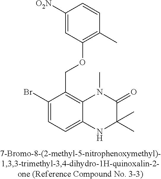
C1(Br)=CC=C2C(=C1COC1=C(C)C=CC([NO2])=C1)N(C)C(=O)C(C)(C)N2
